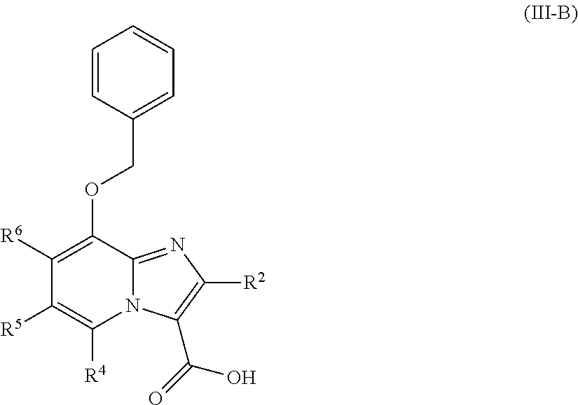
N12C(=NC([R2])=C1C(O)=O)C(OCC1=CC=CC=C1)=C([R6])C([R5])=C2[R4]
